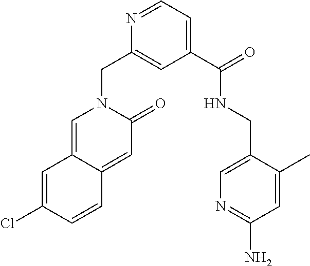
C1(C(NCC2=CN=C(N)C=C2C)=O)=CC=NC(CN2C(=O)C=C3C(=C2)C=C(Cl)C=C3)=C1
